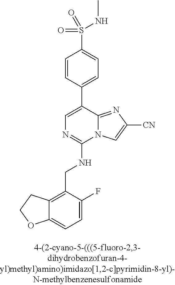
C12=CC=C(F)C(CNC3=NC=C(C4=CC=C(S(NC)(=O)=O)C=C4)C4=NC([CN])=CN34)=C1CCO2
